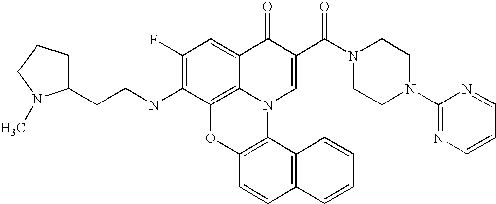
C1(F)=C(NCCC2CCCN2C)C2=C3C(=C1)C(=O)C(C(N1CCN(C4=NC=CC=N4)CC1)=O)=CN3C1=C(O2)C=CC2=C1C=CC=C2
